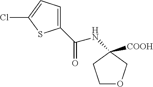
C1OCC(NC(C2=CC=C(Cl)S2)=O)([COOH])C1
